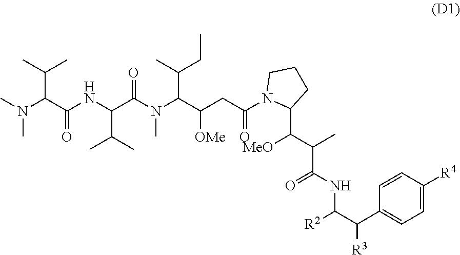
CN(C(C(NC(C(N(C(C(CC(=O)N1C(C(C(C)C(=O)NC([R2])C([R3])C2=CC=C([R4])C=C2)[MeO])CCC1)[OMe])C(C)CC)C)=O)C(C)C)=O)C(C)C)C
